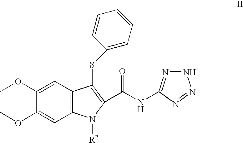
C12=C(C=C(OC)C(OC)=C1)C(SC1=CC=CC=C1)=C(C(NC1=N[NH]N=N1)=O)N2[R2]
